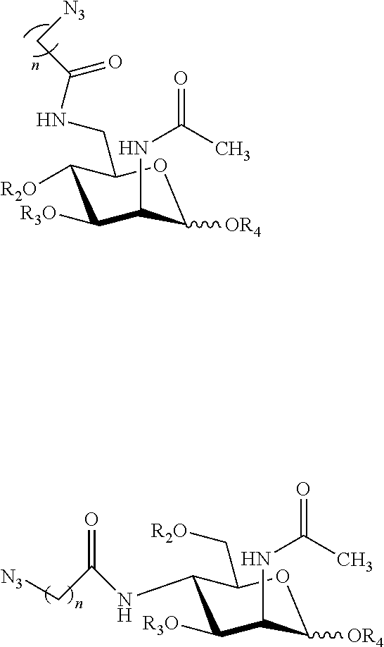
C1([R2O])C([R3O])C(NC(C)=O)C([OR4])OC1CNC(=O)C[N3].C1(NC(C[N3])=O)C([R3O])C(NC(C)=O)C([OR4])OC1C[R2O]
